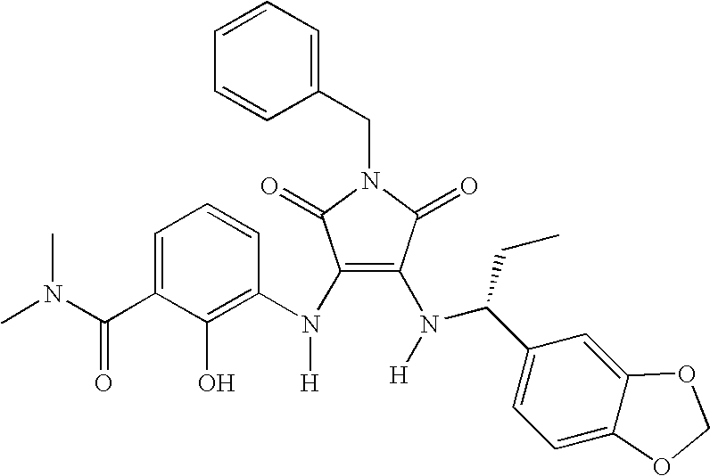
C1(N(C2=C(O)C(C(N(C)C)=O)=CC=C2)[H])=C(N([H])C(C2=CC=C3C(=C2)OCO3)CC)C(=O)N(CC2=CC=CC=C2)C1=O
